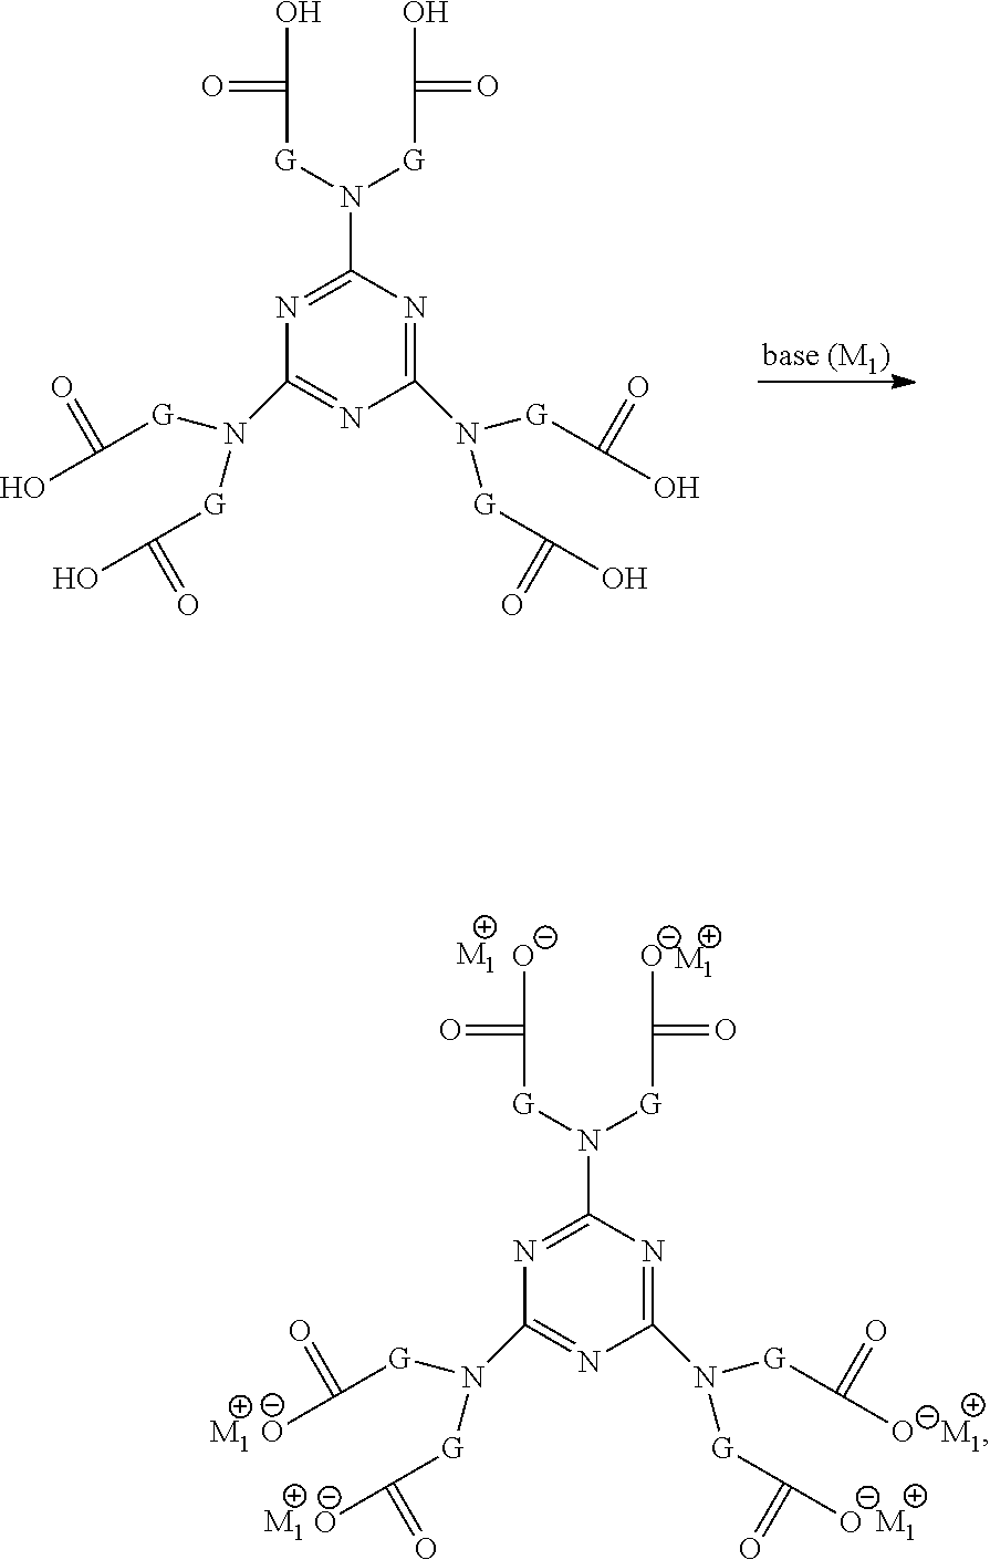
C1(N([G]C(=O)O)[G]C(=O)O)=NC(N([G]C(O)=O)[G]C(=O)O)=NC(N([G]C(O)=O)[G]C(O)=O)=N1.C1(N([G]C(=O)[O-])[G]C(=O)[O-])=NC(N([G]C([O-])=O)[G]C(=O)[O-])=NC(N([G]C([O-])=O)[G]C([O-])=O)=N1.[M1].[M1].[M1].[M1].[M1].[M1]
